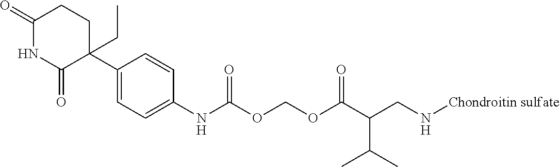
C1(C2(CC)CCC(=O)NC2=O)=CC=C(NC(OCOC(C(CN[Chondroitin sulfate])C(C)C)=O)=O)C=C1
